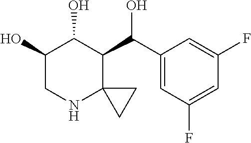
C1(C(O)C2C3(NCC(O)C2O)CC3)=CC(F)=CC(F)=C1
